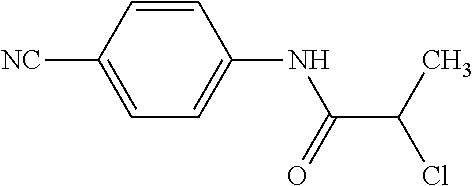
C1=CC([NC])=CC=C1NC(C(C)Cl)=O
